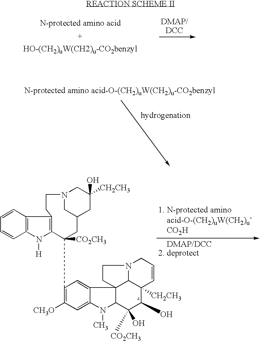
C1=CC2=C(C=C1)N([H])C1=C2CCN2CC(CC1([CO2CH3])C1=C([CH3O])C=C3C(=C1)C14C(N3C)C(O)([CO2CH3])C(O)C3([CH2CH3])C1N(CC=C3)CC4)CC(O)([CH2CH3])C2
